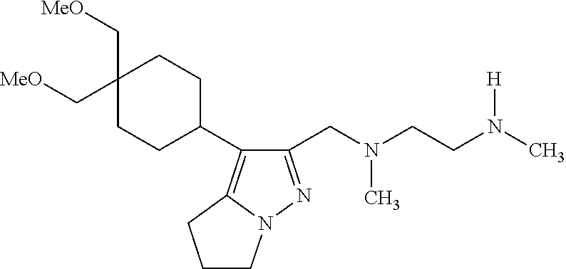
C1(CN(CCN(C)[H])C)=NN2C(=C1C1CCC(C[OMe])(C[OMe])CC1)CCC2
